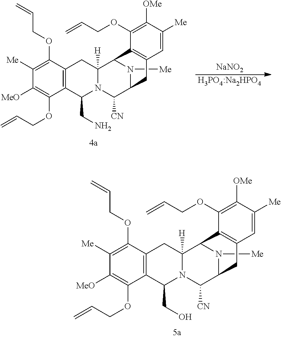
C1([Me])=C(OCC=C)C2=C(C(OCC=C)=C1[MeO])C(CN)N1C([H])(C2)C2N([Me])C(C1[CN])CC1=C2C(OCC=C)=C([OMe])C([Me])=C1.[NaNO2].[H3PO4:Na2HPO4].C1([Me])=C(OCC=C)C2=C(C(OCC=C)=C1[MeO])C(CO)N1C([H])(C2)C2N([Me])C(C1[CN])CC1=C2C(OCC=C)=C([OMe])C([Me])=C1
